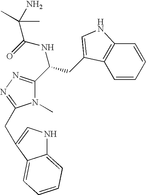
N1(C)C(C(CC2=CNC3=C2C=CC=C3)NC(=O)C(N)(C)C)=NN=C1CC1=CNC2=CC=CC=C21
